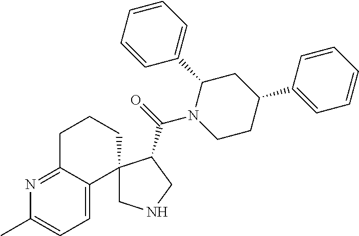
C1=CC=C(C2CC(C3=CC=CC=C3)CCN2C(=O)C2CNCC23C2=CC=C(C)N=C2CCC3)C=C1
